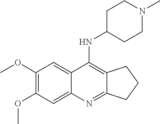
C1(OC)=C(OC)C=C2C(=C1)C(NC1CCN(C)CC1)=C1C(=N2)CCC1
